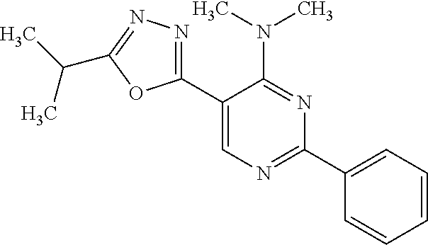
N(C1=NC(C2=CC=CC=C2)=NC=C1C1=NN=C(C(C)C)O1)(C)C
